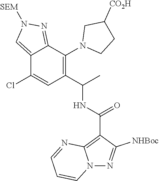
C12=CN([SEM])N=C1C(N1CCC([CO2H])C1)=C(C(C)NC(C1=C3N(N=C1[NHBoc])C=CC=N3)=O)C=C2Cl
